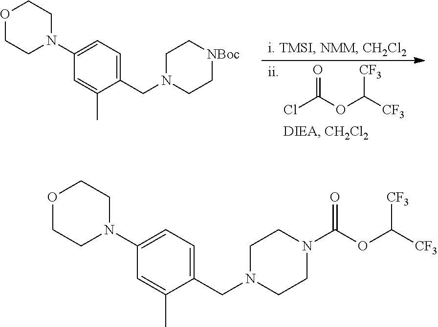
O=C(OC([CF3])[CF3])Cl.C1(N2CCOCC2)=CC=C(CN2CC[NBoc]CC2)C(C)=C1.C1(N2CCOCC2)=CC=C(CN2CCN(C(OC([CF3])[CF3])=O)CC2)C(C)=C1
